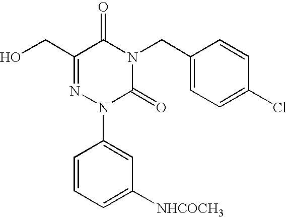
C1(CO)=NN(C2=CC([NHCOCH3])=CC=C2)C(=O)N(CC2=CC=C(Cl)C=C2)C1=O
